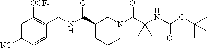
C1=C([NC])C=CC(CNC(C2CCCN(C(C(NC(OC(C)(C)C)=O)(C)C)=O)C2)=O)=C1[OCF3]
